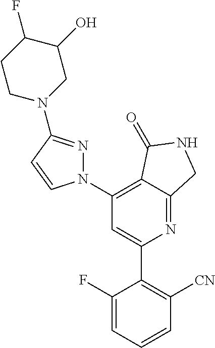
C1(C2=C([CN])C=CC=C2F)=CC(N2N=C(N3CC(O)C(F)CC3)C=C2)=C2C(=N1)CNC2=O
